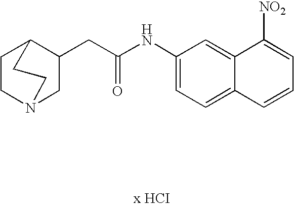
C12CCN(CC1CC(NC1=CC=C3C(=C1)C([NO2])=CC=C3)=O)CC2
